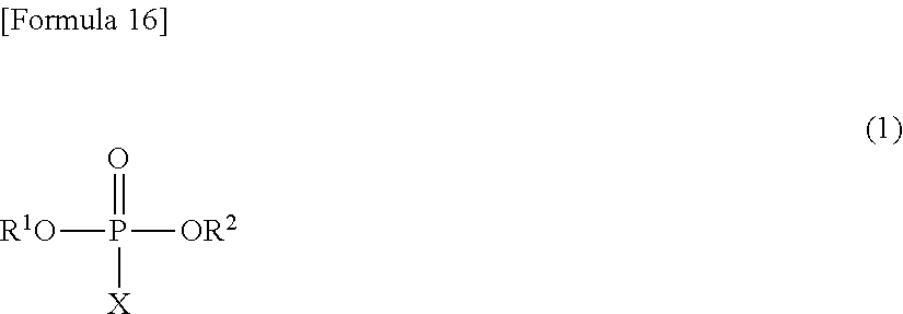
P([R1O])([OR2])(=O)[X]
